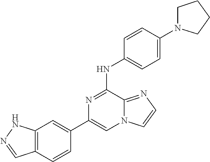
C12=C(C=CC(C3=CN4C(=NC=C4)C(NC4=CC=C(N5CCCC5)C=C4)=N3)=C1)C=NN2
